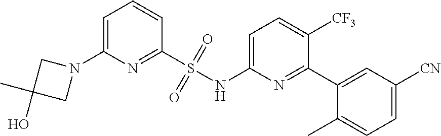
C1(S(NC2=CC=C([CF3])C(C3=CC([CN])=CC=C3C)=N2)(=O)=O)=NC(N2CC(C)(O)C2)=CC=C1
